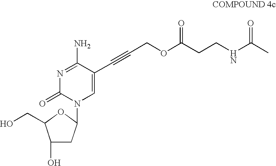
C1(O)CC(N2C=C(C#CCOC(CCNC(C)=O)=O)C(N)=NC2=O)OC1CO
